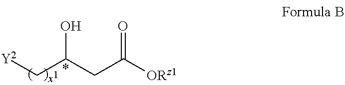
[Y2]CC(CC([ORz1])=O)O
